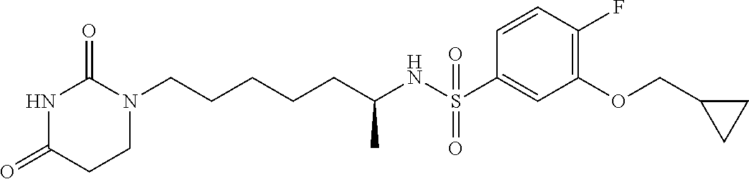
C(CCCC(NS(C1=CC(OCC2CC2)=C(F)C=C1)(=O)=O)C)CN1C(=O)NC(=O)CC1
